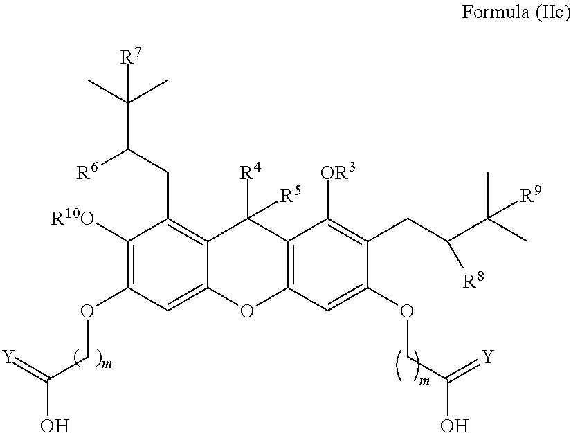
C1([R10O])=C(OCC(O)=[Y])C=C2C(=C1CC(C(C)(C)[R7])[R6])C([R4])([R5])C1=C(O2)C=C(OCC(O)=[Y])C(CC(C(C)(C)[R9])[R8])=C1[OR3]
